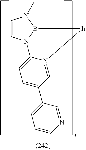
C1=CN2B(N1C)[Ir]N1=CC(C3=CC=CN=C3)=CC=C21
